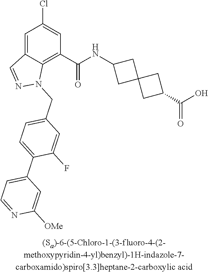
C1=C2C(=C(C(NC3CC4(C3)CC(C(O)=O)C4)=O)C=C1Cl)N(CC1=CC=C(C3=CC=NC([OMe])=C3)C(F)=C1)N=C2
